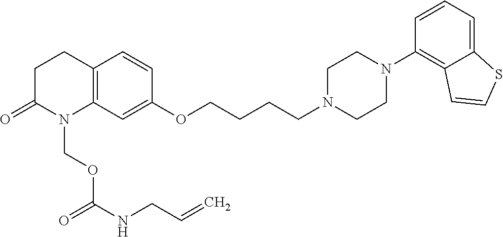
C12=C(C=C(OCCCCN3CCN(C4=C5C(=CC=C4)SC=C5)CC3)C=C1)N(COC(NCC=C)=O)C(=O)CC2
